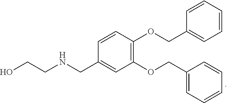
C1(OCC2=CC=CC=C2)=C(OCC2=CC=CC=C2)C=CC(CNCCO)=C1
